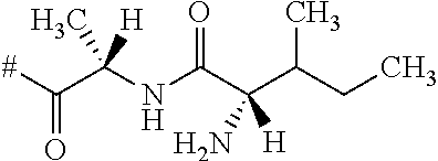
[#]C(C(NC(C(C(CC)C)(N)[H])=O)(C)[H])=O
